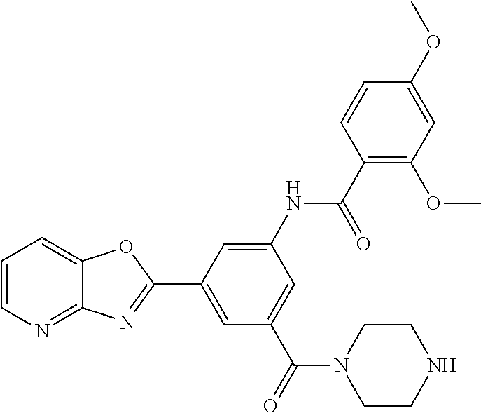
C1=CN=C2C(=C1)OC(C1=CC(C(N3CCNCC3)=O)=CC(NC(=O)C3=C(OC)C=C(OC)C=C3)=C1)=N2
